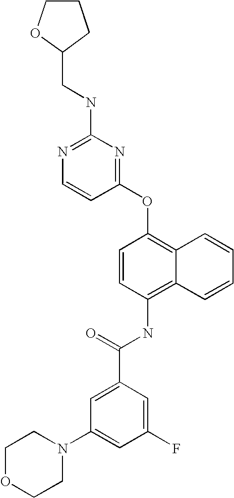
N1=C(NCC2OCCC2)N=C(OC2=C3C(=C(NC(C4=CC(N5CCOCC5)=CC(F)=C4)=O)C=C2)C=CC=C3)C=C1
